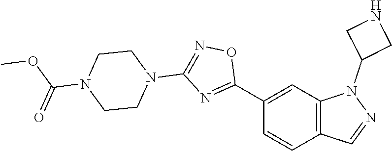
C1(C2=NC(N3CCN(C(OC)=O)CC3)=NO2)=CC2=C(C=C1)C=NN2C1CNC1
